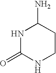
N1C(=O)NCCC1N
